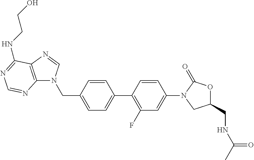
C1(CN2C3=C(N=C2)C(NCCO)=NC=N3)=CC=C(C2=C(F)C=C(N3CC(CNC(C)=O)OC3=O)C=C2)C=C1
